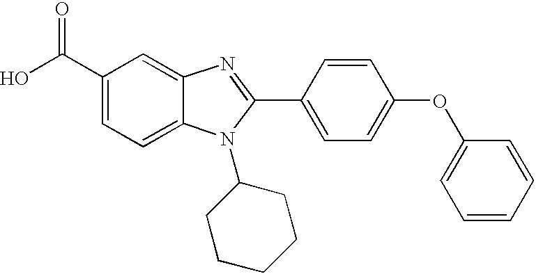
C1(C(O)=O)=CC=C2C(=C1)N=C(C1=CC=C(OC3=CC=CC=C3)C=C1)N2C1CCCCC1
